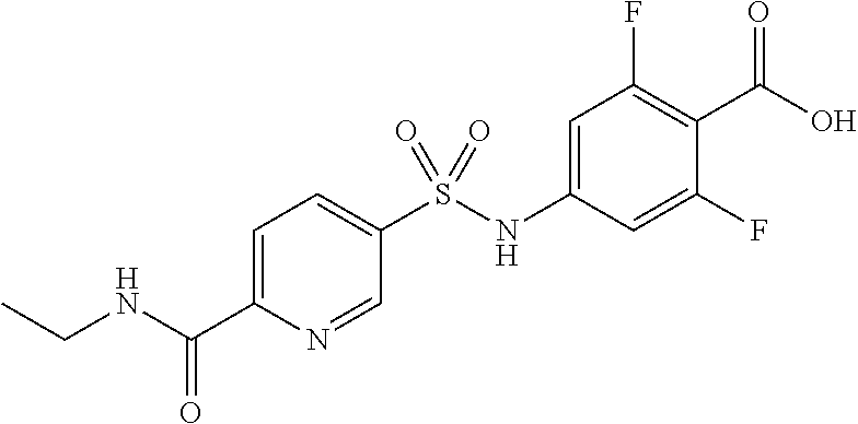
C1=C(C(NCC)=O)N=CC(S(NC2=CC(F)=C(C(O)=O)C(F)=C2)(=O)=O)=C1
